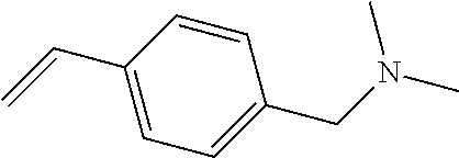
C1=CC(CN(C)C)=CC=C1C=C
